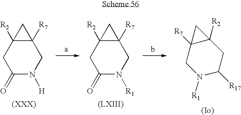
C12([R7])C([R2])(CC(=O)N([H])C1)C2.C12([R7])C([R2])(CC(=O)N([R1])C1)C2.C12([R2])C([R7])(CN([R1])C([R17])C1)C2
